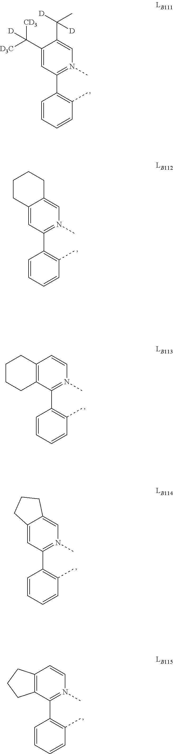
C12=CC(C3=C(C)C=CC=C3)=N(C)C=C1CCCC2.C12=C(C(C3=C(C)C=CC=C3)=N(C)C=C1)CCCC2.C12=CC(C3=C(C)C=CC=C3)=N(C)C=C1CCC2.C12=C(C(C3=C(C)C=CC=C3)=N(C)C=C1)CCC2.C1(C([CD3])([D3C])[D])=CC(C2=C(C)C=CC=C2)=N(C)C=C1C(C)([D])[D]
